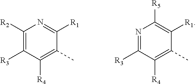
C1([R2])=C([R3])C([R4])=C(C)C([R1])=N1.N1=C([R3])C([R4])=C(C)C([R1])=C1[R5]
